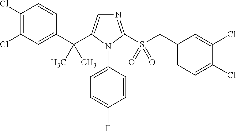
C1(C(C2=CN=C(S(CC3=CC=C(Cl)C(Cl)=C3)(=O)=O)N2C2=CC=C(F)C=C2)(C)C)=CC(Cl)=C(Cl)C=C1
